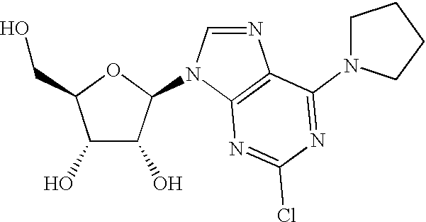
C1=NC2=C(N1C1C(O)C(O)C(CO)O1)N=C(Cl)N=C2N1CCCC1
